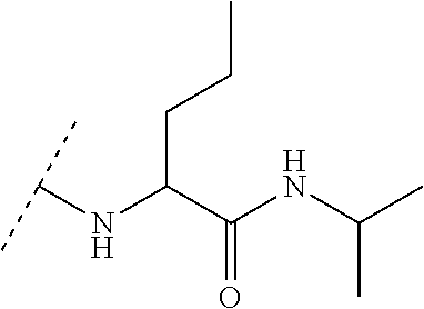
C(C(C(NC(C)C)=O)NC(C)C)CC
